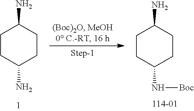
C1CC(N)CCC1N.C1CC(N[Boc])CCC1N
